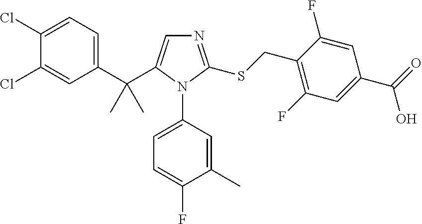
C1(C(C2=CN=C(SCC3=C(F)C=C(C(=O)O)C=C3F)N2C2=CC=C(F)C(C)=C2)(C)C)=CC=C(Cl)C(Cl)=C1
